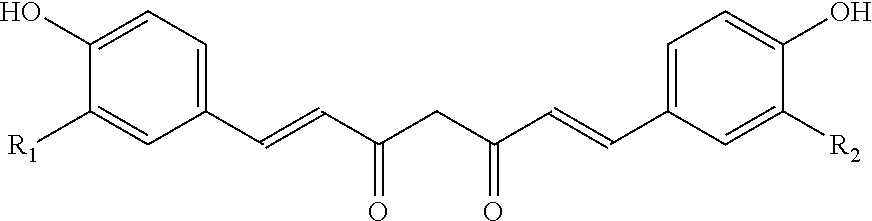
C1(C=CC(CC(C=CC2=CC=C(O)C([R2])=C2)=O)=O)=CC=C(O)C([R1])=C1
